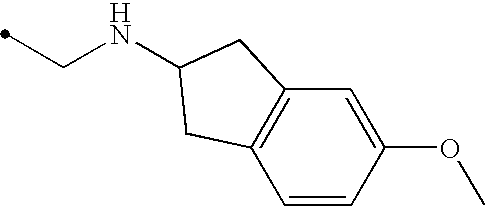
C1=CC(OC)=CC2=C1CC(NCC)C2
